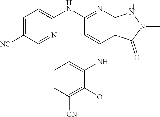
N(C1=NC2=C(C(NC3=CC=CC([CN])=C3OC)=C1)C(=O)N(C)N2)C1=CC=C([NC])C=N1
